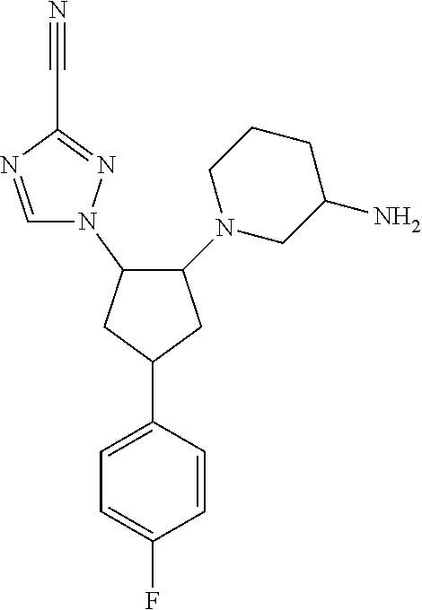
C1=C(F)C=CC(C2CC(N3C=NC(C#N)=N3)C(N3CC(N)CCC3)C2)=C1
